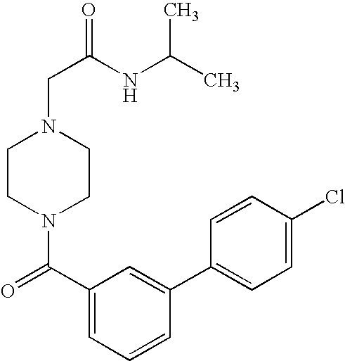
C1CN(C(=O)C2=CC=CC(C3=CC=C(Cl)C=C3)=C2)CCN1CC(=O)NC(C)C
